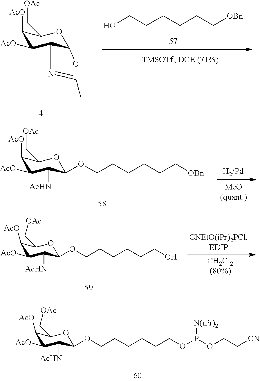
C1([AcO])C([AcO])C2N=C(C)OC2OC1C[OAc].OCCCCCC[OBn].C1([AcO])C([AcO])C([AcHN])C(OCCCCCC[OBn])OC1C[OAc].O(CCCCCCO)C1C([AcHN])C([AcO])C([AcO])C(C[OAc])O1.O(CCCCCCOP([N(iPr)2])OCC[CN])C1C([AcHN])C([AcO])C([AcO])C(C[OAc])O1
